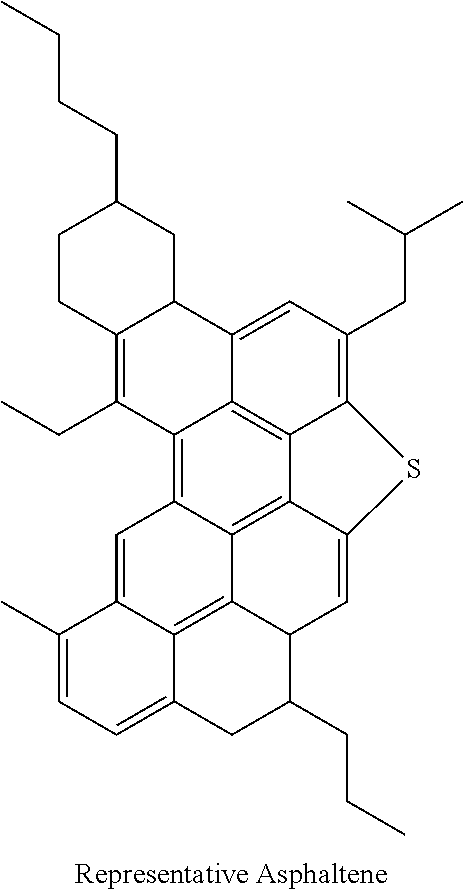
C12=C3C4=C5C6=C1C(=CC(CC(C)C)=C6SC5=CC1C4=C4C(=C3)C(C)=CC=C4CC1CCC)C1C(=C2CC)CCC(CCCC)C1
